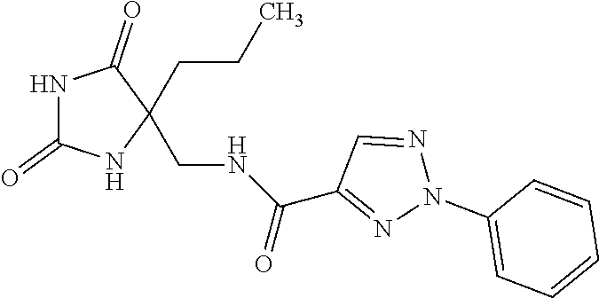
N1C(=O)NC(CNC(C2=NN(C3=CC=CC=C3)N=C2)=O)(CCC)C1=O
